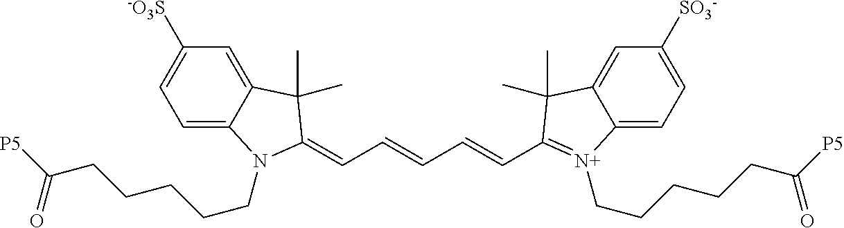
C(N1C2=CC=C([-O3S])C=C2C(C)(C)C1=CC=CC=CC1=[N+](CCCCCC([P5])=O)C2=CC=C([SO3-])C=C2C1(C)C)CCCCC([P5])=O
